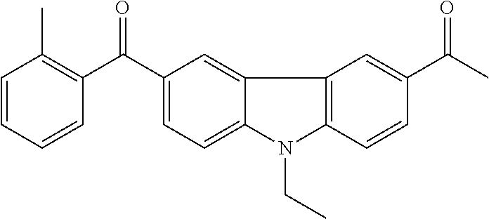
C1=CC=CC(C(C2=CC=C3C(=C2)C2=C(N3CC)C=CC(C(C)=O)=C2)=O)=C1C
